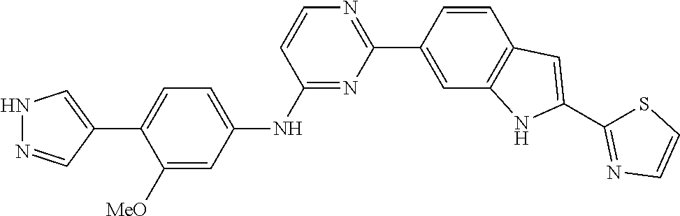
N1=C(NC2=CC=C(C3=CNN=C3)C([MeO])=C2)C=CN=C1C1=CC2=C(C=C1)C=C(C1=NC=CS1)N2
